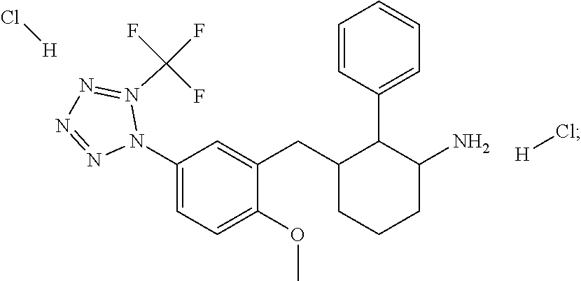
C1(N2N(C(F)(F)F)=NN=N2)=CC=C(OC)C(CC2CCCC(N)C2C2=CC=CC=C2)=C1.Cl[H].[H]Cl
